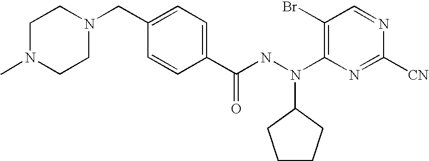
C1=NC([CN])=NC(N(NC(C2=CC=C(CN3CCN(C)CC3)C=C2)=O)C2CCCC2)=C1Br
